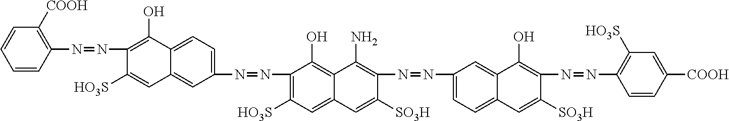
C1=CC(N=NC2=C(O)C3=CC=C(N=NC4=C([HO3S])C=C5C(=C4O)C(N)=C(N=NC4=CC=C6C(=C4)C(O)=C(N=NC4=C([HO3S])C=C([COOH])C=C4)C([SO3H])=C6)C([SO3H])=C5)C=C3C=C2[HO3S])=C([COOH])C=C1
